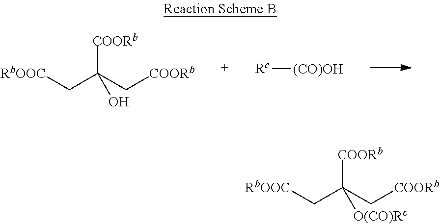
[COORb]C(C[COORb])(C[RbOOC])O.[Rc][(CO)OH].[COORb]C(C[COORb])(C[RbOOC])[O(CO)Rc]
